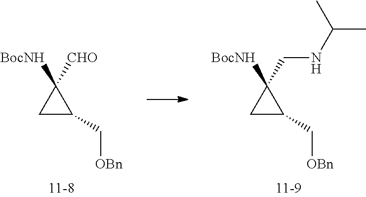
C1C(C[OBn])C1([CHO])[BocNH].C1C(C[OBn])C1(CNC(C)C)[BocNH]
